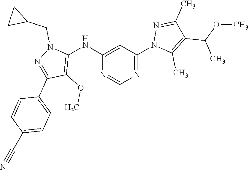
C1(NC2=C(OC)C(C3=CC=C(C#N)C=C3)=NN2CC2CC2)=CC(N2C(C)=C(C(OC)C)C(C)=N2)=NC=N1
